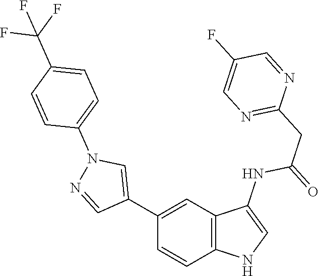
C1(C2=CN(C3=CC=C(C(F)(F)F)C=C3)N=C2)=CC2=C(C=C1)NC=C2NC(=O)CC1=NC=C(F)C=N1
